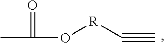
CC(O[R]C#C)=O
